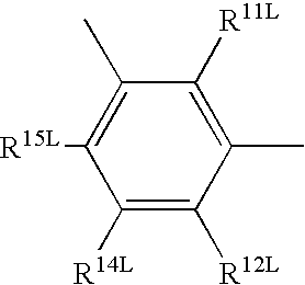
C1(C)=C([R15L])C([R14L])=C([R12L])C(C)=C1[R11L]
